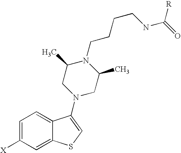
C1=C([X])C=C2C(=C1)C(N1CC(C)N(CCCCNC(=O)[R])C(C)C1)=CS2
